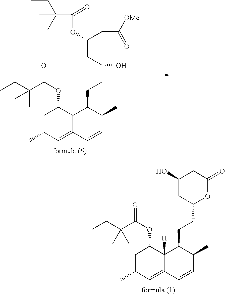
C1C(C)C=C2C(C1OC(=O)C(CC)(C)C)C(CCC(CC(CC([OMe])=O)OC(C(C)(CC)C)=O)O)C(C)C=C2.C1C(C)C=C2C([H])(C1OC(=O)C(CC)(C)C)C(CCC1OC(=O)CC(O)C1)C(C)C=C2
